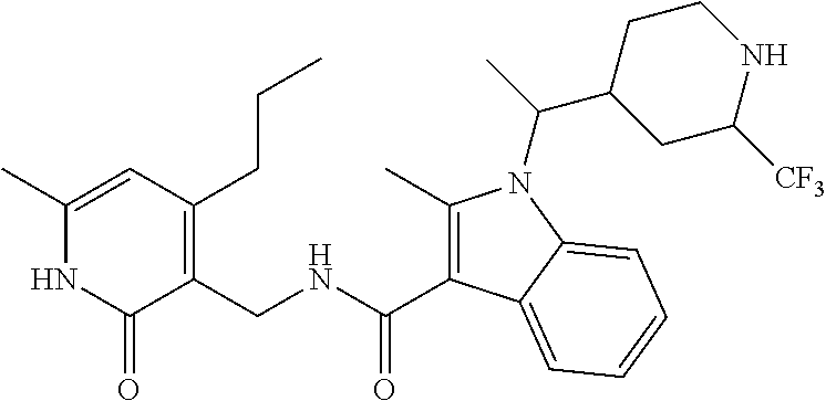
C1(C)=CC(CCC)=C(CNC(=O)C2=C(C)N(C(C)C3CCNC([CF3])C3)C3=CC=CC=C23)C(=O)N1
